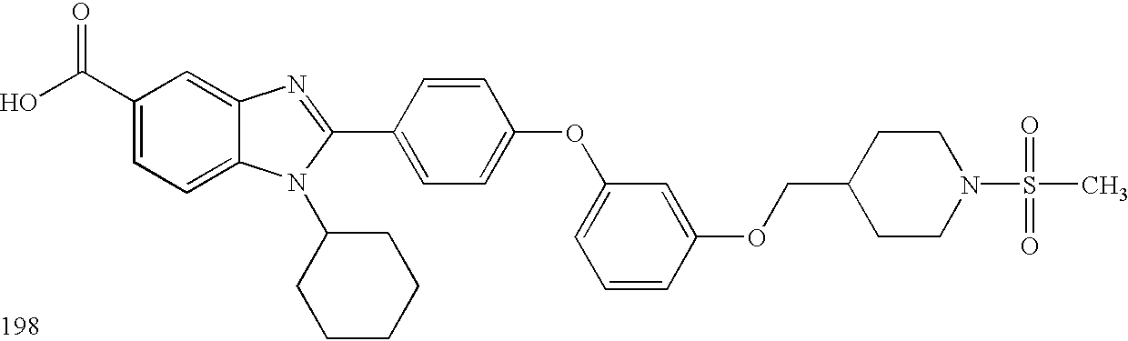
OC(C1=CC=C2C(=C1)N=C(C1=CC=C(OC3=CC=CC(OCC4CCN(S(C)(=O)=O)CC4)=C3)C=C1)N2C1CCCCC1)=O
